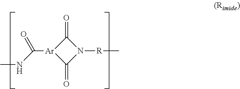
CNC(=O)[Ar]1C(=O)N([R]C)C1=O
